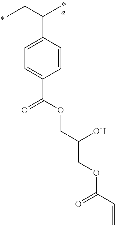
CCC(C)C1=CC=C(C(OCC(COC(C=C)=O)O)=O)C=C1
